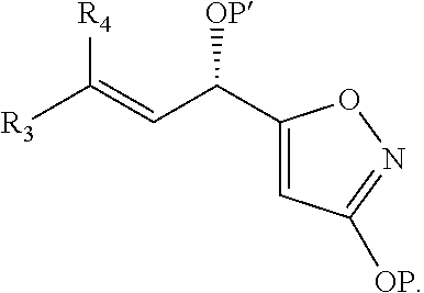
[R3]C(=CC([OP])C1=CC([OP])=NO1)[R4]
